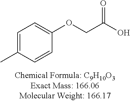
O(CC(O)=O)C1=CC=C(C)C=C1
